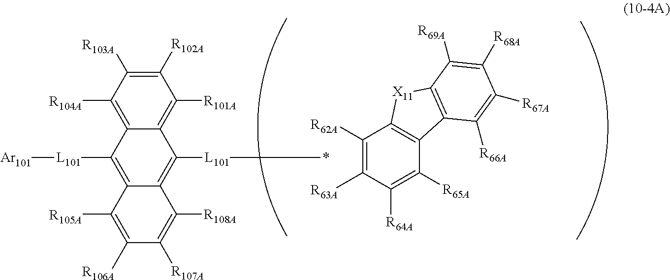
C1([R62A])=C([R63A])C([R64A])=C([R65A])C2=C1[X11]C1=C2C([R66A])=C([R67A])C([R68A])=C1[R69A].C1([R102A])=C([R103A])C([R104A])=C2C(=C1[R101A])C([L101]*)=C1C(=C2[L101][Ar101])C([R105A])=C([R106A])C([R107A])=C1[R108A]
